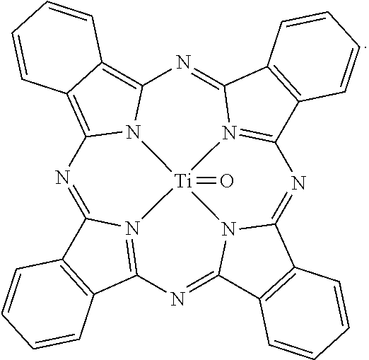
N1=C2N3=C(N=C4N5C(=NC6=N7C(=NC8=C9C(=C1N8[Ti]753=O)C=CC=C9)C1=C6C=CC=C1)C1=C4C=CC=C1)C1=C2C=CC=C1
